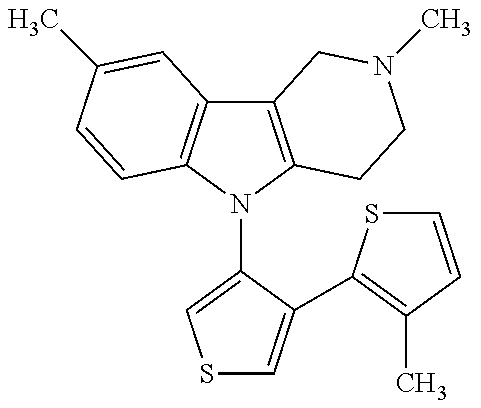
C12=C(N(C3=CSC=C3C3=C(C)C=CS3)C3=C1C=C(C)C=C3)CCN(C)C2
